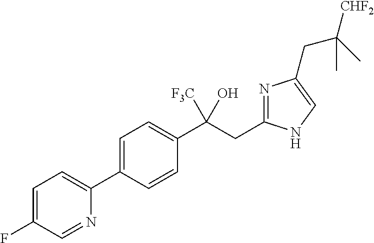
C1=C(C2=CC=C(F)C=N2)C=CC(C(CC2=NC(CC([CHF2])(C)C)=CN2)([F3C])O)=C1
